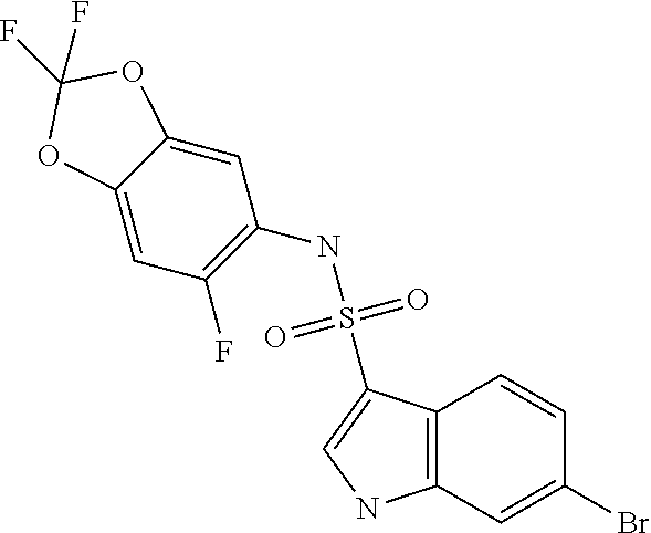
C12=C(C=C(Br)C=C1)NC=C2S(NC1=C(F)C=C2C(=C1)OC(F)(F)O2)(=O)=O
